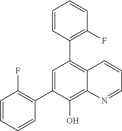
C1=C(C2=C(F)C=CC=C2)C(O)=C2C(=C1C1=C(F)C=CC=C1)C=CC=N2
